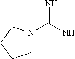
C(N)(=N)N1CCCC1
